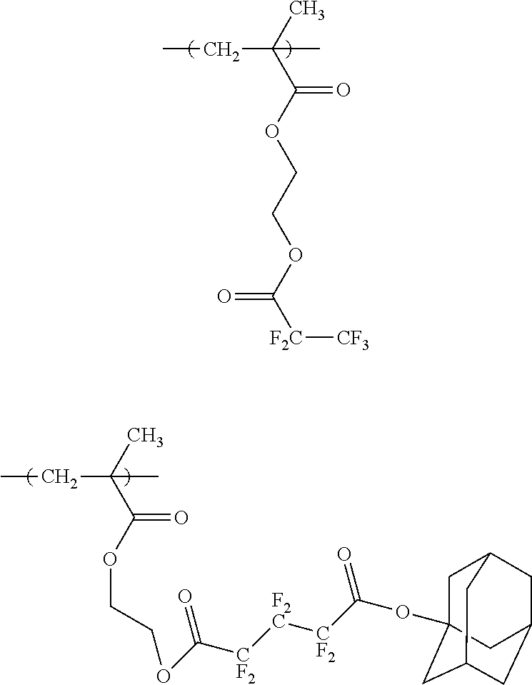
CCC(C)(C)C(OCCOC([F2C][CF3])=O)=O.CCC(C)(C)C(OCCOC([CF2][F2C][CF2]C(OC12CC3CC(CC(C1)C3)C2)=O)=O)=O
